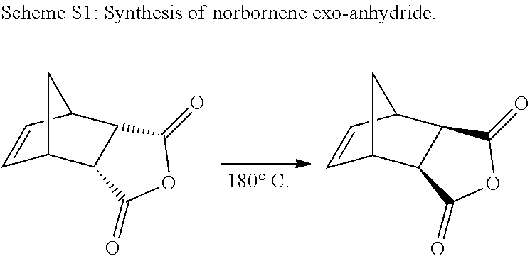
C1=CC2C3C(C1C2)C(=O)OC3=O.C1=CC2C3C(C1C2)C(=O)OC3=O
